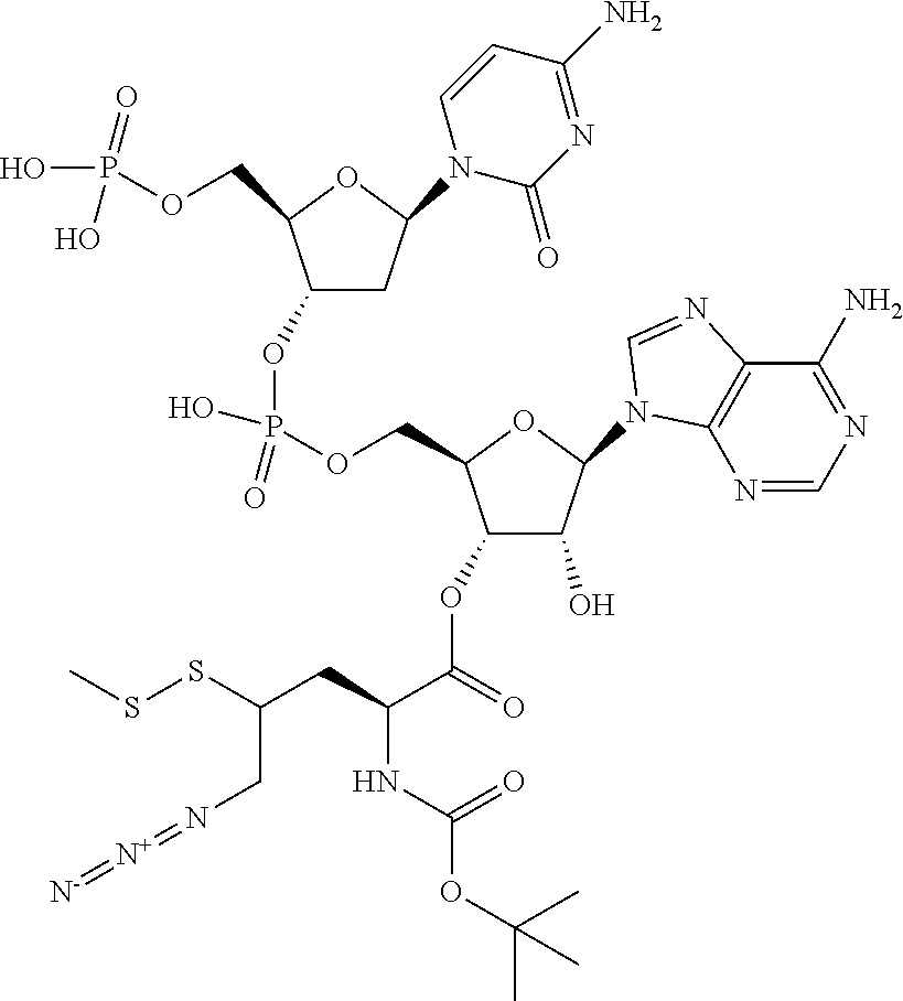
C1(OP(O)(=O)OCC2C(OC(C(CC(SSC)CN=[N+]=[N-])NC(OC(C)(C)C)=O)=O)C(O)C(N3C4=C(C(N)=NC=N4)N=C3)O2)CC(N2C(=O)N=C(N)C=C2)OC1COP(=O)(O)O
